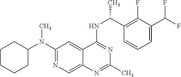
N(C1=NC=C2C(=C1)C(NC(C1=C(F)C(C(F)F)=CC=C1)C)=NC(C)=N2)(C1CCCCC1)C
